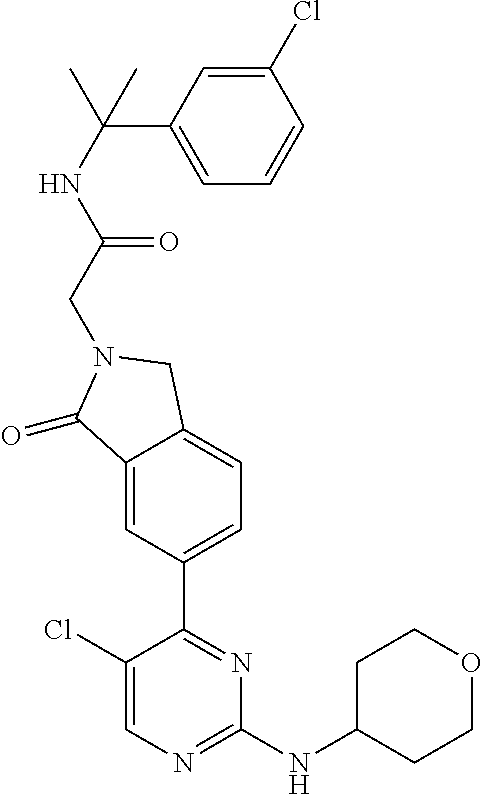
C1(Cl)=CN=C(NC2CCOCC2)N=C1C1=CC=C2C(=C1)C(=O)N(CC(NC(C1=CC=CC(Cl)=C1)(C)C)=O)C2
